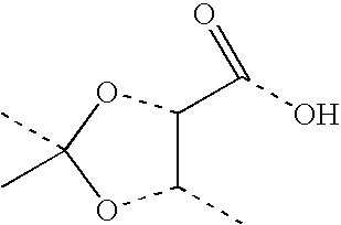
C1(C)C(C(O)=O)OC(C)(C)O1
